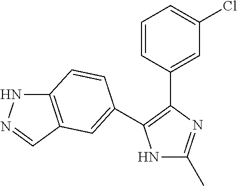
N1C(C)=NC(C2=CC(Cl)=CC=C2)=C1C1=CC2=C(NN=C2)C=C1
